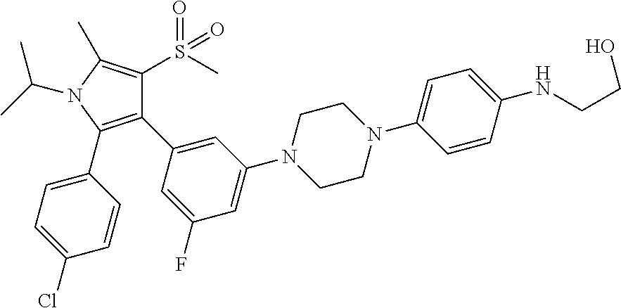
C1(C2=CC(N3CCN(C4=CC=C(NCCO)C=C4)CC3)=CC(F)=C2)=C(C2=CC=C(Cl)C=C2)N(C(C)C)C(C)=C1S(C)(=O)=O
